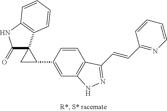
N1=C(C=CC2=NC=CC=C2)C2=C(N1)C=C(C1CC13C(=O)NC1=C3C=CC=C1)C=C2
